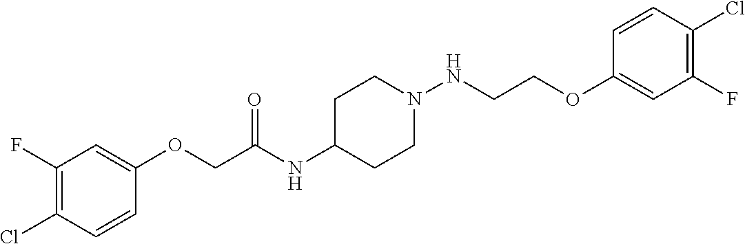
C1(OCC(NC2CCN(NCCOC3=CC(F)=C(Cl)C=C3)CC2)=O)=CC(F)=C(Cl)C=C1
